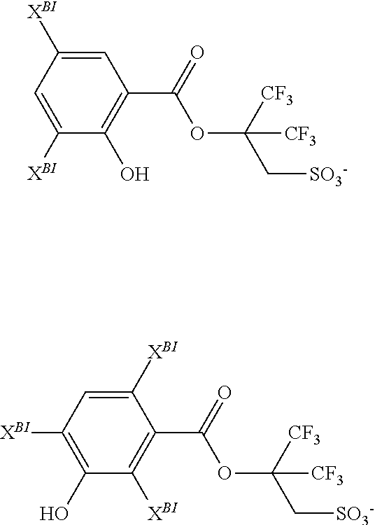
C1=C([XBI])C=C([XBI])C(O)=C1C(=O)OC(C[SO3-])([CF3])[CF3].C1([XBI])=CC([XBI])=C(O)C([XBI])=C1C(=O)OC(C[SO3-])([CF3])[CF3]
